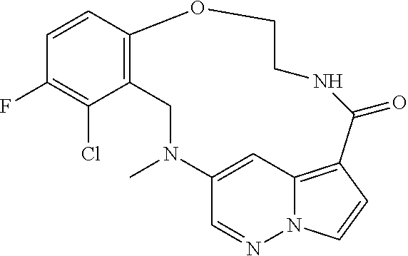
C1=CC2=C(C(Cl)=C1F)CN(C)C1=CC3=C(C=CN3N=C1)C(=O)NCCO2
